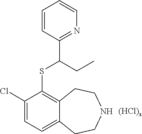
C1(Cl)=CC=C2C(=C1SC(CC)C1=NC=CC=C1)CCNCC2.[(HCl)x]
